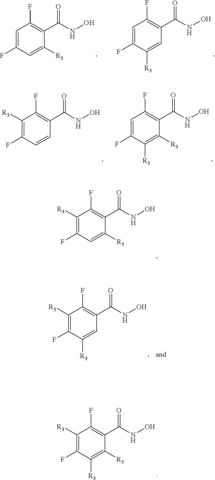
C1=C(F)C=C([R3])C(C(NO)=O)=C1F.C1=C(F)C([R3])=CC(C(NO)=O)=C1F.C1([R3])=C(F)C=CC(C(NO)=O)=C1F.C1=C(F)C([R3])=C([R3])C(C(NO)=O)=C1F.C1([R3])=C(F)C=C([R3])C(C(NO)=O)=C1F.C1([R3])=C(F)C([R3])=C([R3])C(C(NO)=O)=C1F.C1([R3])=C(F)C([R3])=CC(C(NO)=O)=C1F
